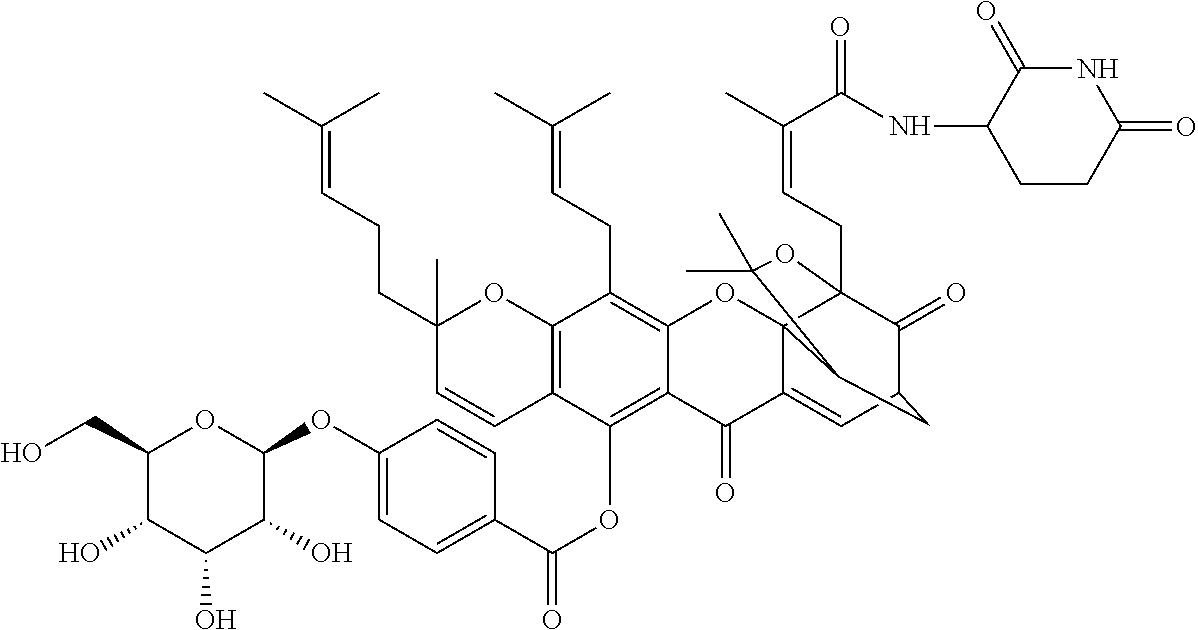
C12=C(OC(C3=CC=C(OC4OC(CO)C(O)C(O)C4O)C=C3)=O)C3=C(C(CC=C(C)C)=C1OC14C(=CC5C(=O)C1(CC=C(C)C(=O)NC1CCC(=O)NC1=O)OC(C)(C)C4C5)C2=O)OC(C)(CCC=C(C)C)C=C3
